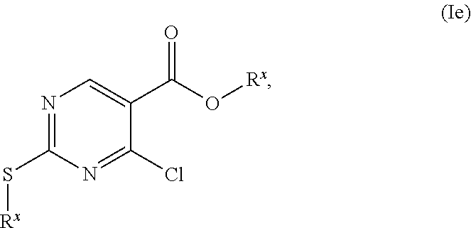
N1=C(S[Rx])N=C(Cl)C(C(O[Rx])=O)=C1
